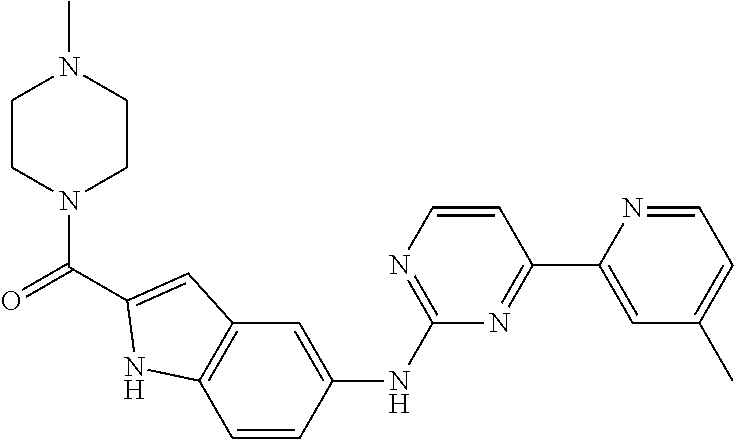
C1CN(C(=O)C2=CC3=C(C=CC(NC4=NC=CC(C5=CC(C)=CC=N5)=N4)=C3)N2)CCN1C
